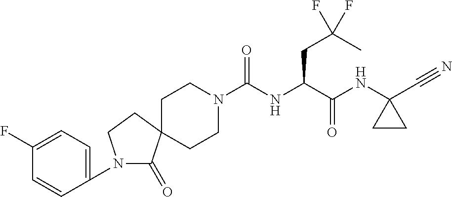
C(NC(C(NC1(C#N)CC1)=O)CC(C)(F)F)(N1CCC2(CC1)C(=O)N(C1=CC=C(F)C=C1)CC2)=O
